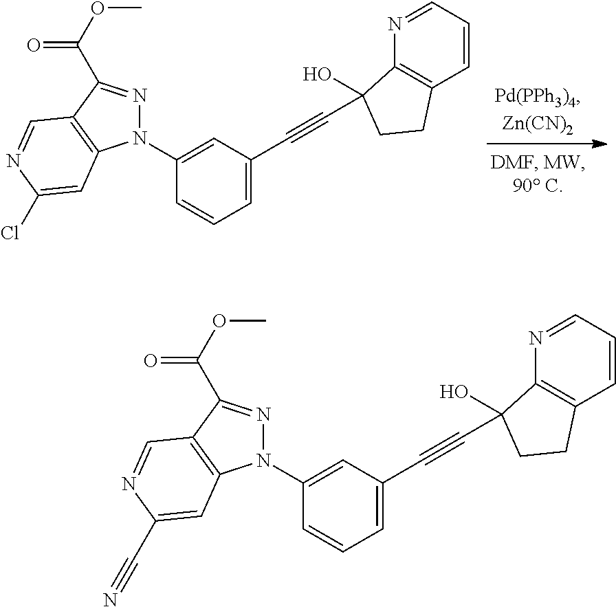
N1(C2=CC(C#CC3(O)C4=C(C=CC=N4)CC3)=CC=C2)N=C(C(=O)OC)C2=C1C=C(Cl)N=C2.N1(C2=CC(C#CC3(O)C4=C(C=CC=N4)CC3)=CC=C2)N=C(C(=O)OC)C2=C1C=C(C#N)N=C2
